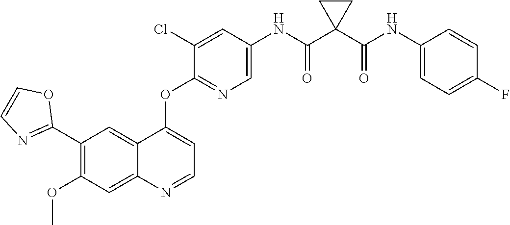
C1(OC)=C(C2=NC=CO2)C=C2C(=C1)N=CC=C2OC1=NC=C(NC(C2(C(NC3=CC=C(F)C=C3)=O)CC2)=O)C=C1Cl
